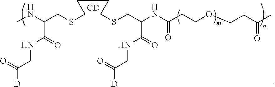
CNC(CSC1C(SCC(C(NCC(=O)[D])=O)NC(=O)CCOCCC(C)=O)CC1)C(NCC(=O)[D])=O.[CD]
